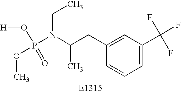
[H]OP(=O)(OC)N(C(CC1=CC(C(F)(F)F)=CC=C1)C)CC
